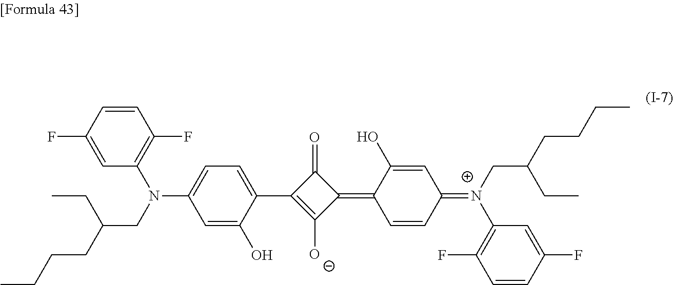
C1(=O)C(=C2C=CC(=[N+](C3=C(F)C=CC(F)=C3)CC(CCCC)CC)C=C2O)C([O-])=C1C1=CC=C(N(C2=C(F)C=CC(F)=C2)CC(CCCC)CC)C=C1O
